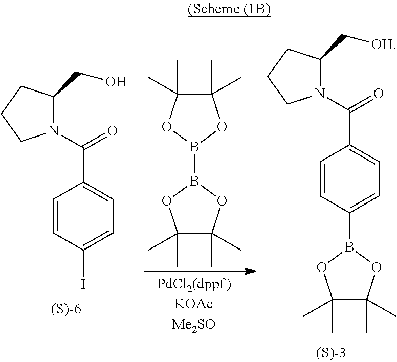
C1(C)(C)C(C)(C)OB(B2OC(C)(C)C(C)(C)O2)O1.C1=CC(I)=CC=C1C(=O)N1C(CO)CCC1.C1=CC(B2OC(C)(C)C(C)(C)O2)=CC=C1C(=O)N1C(C[OH])CCC1
